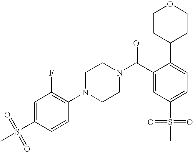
C1(S(C)(=O)=O)=CC(F)=C(N2CCN(C(C3=CC(S(=O)(=O)C)=CC=C3C3CCOCC3)=O)CC2)C=C1
